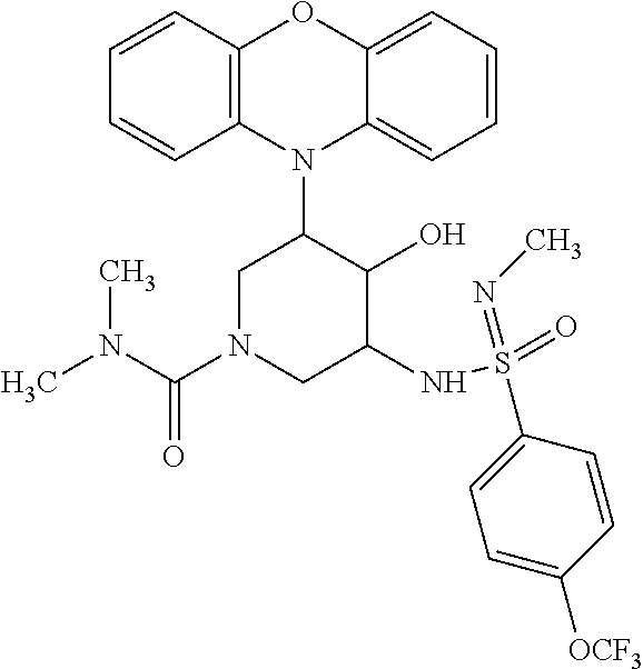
N1(C2CN(C(N(C)C)=O)CC(NS(=O)(=NC)C3=CC=C([OCF3])C=C3)C2O)C2=C(C=CC=C2)OC2=CC=CC=C12
